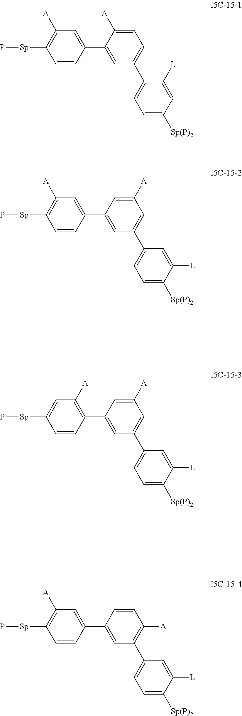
C1(C2=CC(C3=CC=C([Sp(P)2])C=C3[L])=CC=C2[A])=CC([A])=C([Sp]P)C=C1.C1(C2=CC(C3=CC=C([Sp(P)2])C([L])=C3)=CC([A])=C2)=CC([A])=C([Sp]P)C=C1.C1(C2=CC(C3=CC=C([Sp(P)2])C([L])=C3)=CC([A])=C2)=C([A])C=C([Sp]P)C=C1.C1(C2=CC(C3=CC=C([Sp(P)2])C([L])=C3)=C([A])C=C2)=CC([A])=C([Sp]P)C=C1
